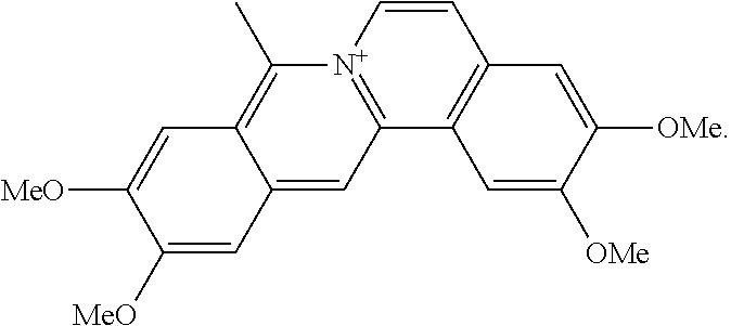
C1=C([MeO])C([MeO])=CC2=CC3=[N+](C(C)=C12)C=CC1=C3C=C([OMe])C([OMe])=C1
